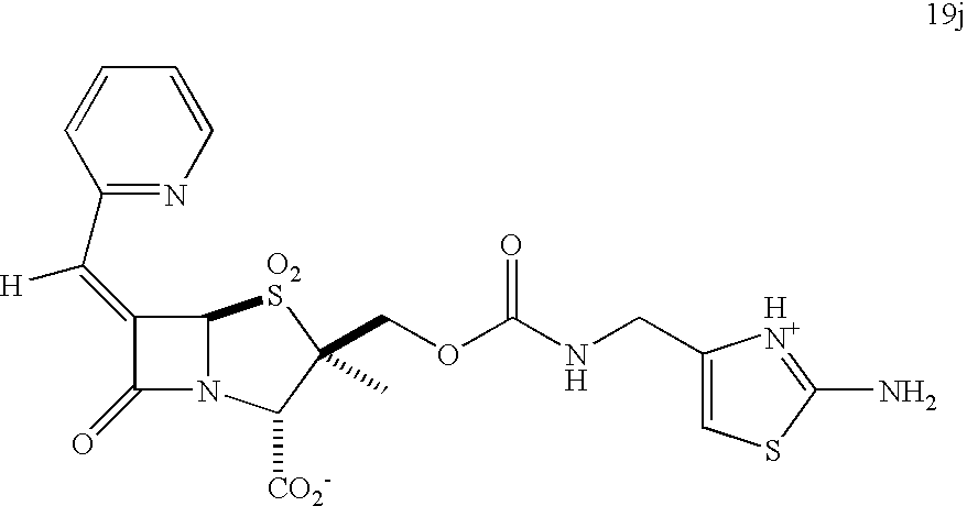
C1(C(=C2C(=O)N3C2[O2S]C(COC(NCC2=CSC(N)=[HN+]2)=O)(C)C3[CO2-])[H])=NC=CC=C1
